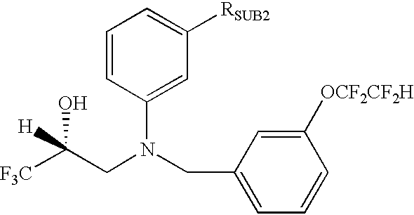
C1=CC(N(CC2=CC=CC([OCF2CF2H])=C2)CC([F3C])(O)[H])=CC([RSUB2])=C1
